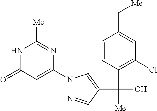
N1=CC(C([Me])(O)C2=C(Cl)C=C(C[Me])C=C2)=CN1C1=CC(=O)NC([Me])=N1
